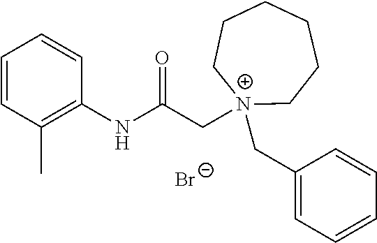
C1=CC(C)=C(NC(C[N+]2(CC3=CC=CC=C3)CCCCCC2)=O)C=C1.[Br-]
